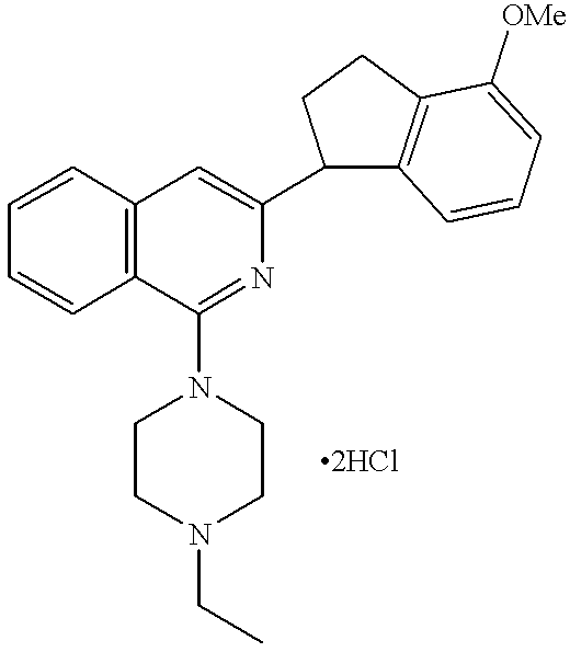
C12=C(C=CC=C1)C(N1CCN(CC)CC1)=NC(C1CCC3=C1C=CC=C3[OMe])=C2.[2HCl]
